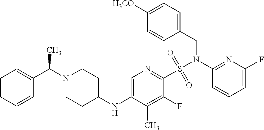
C1=C(NC2CCN(C(C3=CC=CC=C3)C)CC2)C(C)=C(F)C(S(N(C2=NC(F)=CC=C2)CC2=CC=C([H3CO])C=C2)(=O)=O)=N1
